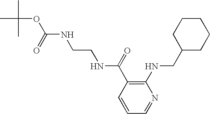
C1(NCC2CCCCC2)=C(C(=O)NCCNC(OC(C)(C)C)=O)C=CC=N1
